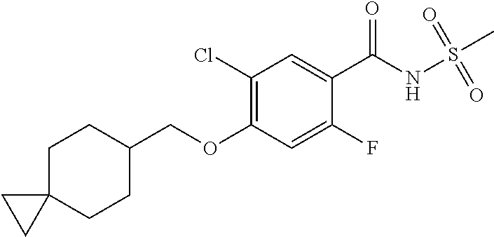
C1(Cl)=C(OCC2CCC3(CC2)CC3)C=C(F)C(C(NS(C)(=O)=O)=O)=C1
